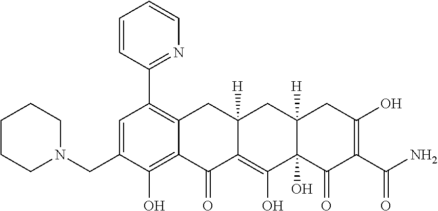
C1=C(CN2CCCCC2)C(O)=C2C(=C1C1=NC=CC=C1)CC1([H])C(=C(O)C3(O)C([H])(C1)CC(O)=C(C(N)=O)C3=O)C2=O
